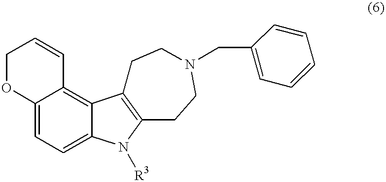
O1C2=CC=C3C(=C2C=CC1)C1=C(N3[R3])CCN(CC2=CC=CC=C2)CC1
